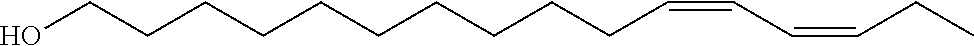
C(CCC=CC=CCC)CCCCCCCO
